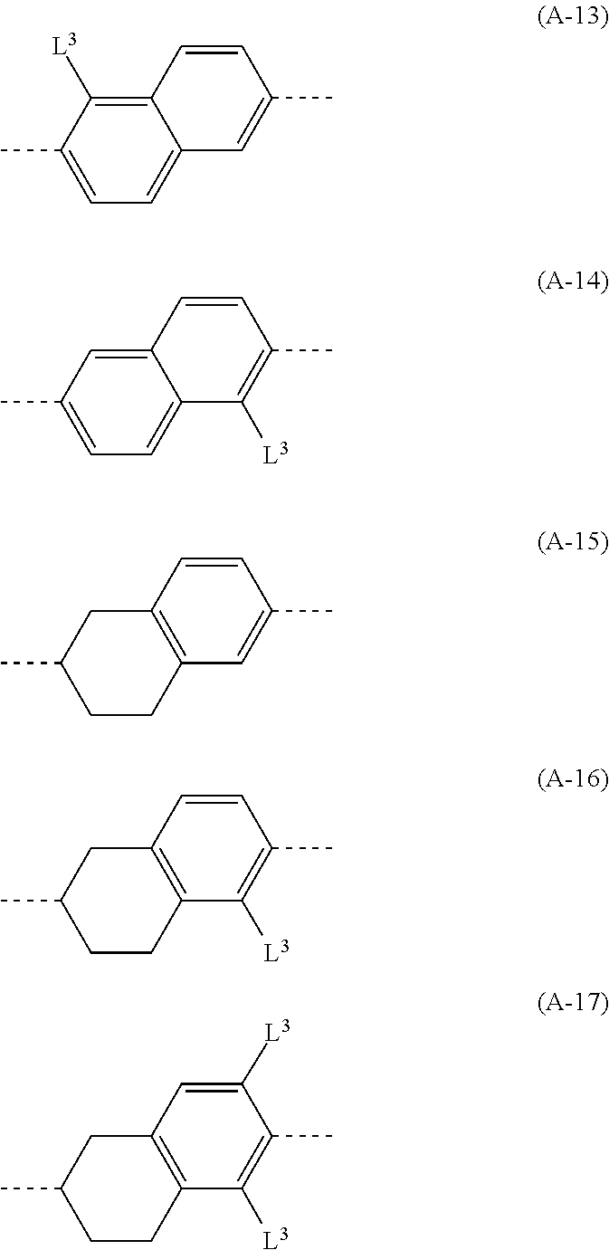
C12=C([L3])C(C)=CC=C1C=C(C)C=C2.C12=CC(C)=CC=C1C([L3])=C(C)C=C2.C12=C(C=C(C)C=C1)CCC(C)C2.C12=C(C([L3])=C(C)C=C1)CCC(C)C2.C12=C(C([L3])=C(C)C([L3])=C1)CCC(C)C2
